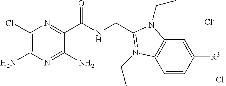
C1=CC([R3])=CC2=C1[N+](CC)=C(CNC(C1=NC(Cl)=C(N)N=C1N)=O)N2CC.[Cl-].[Cl-]
